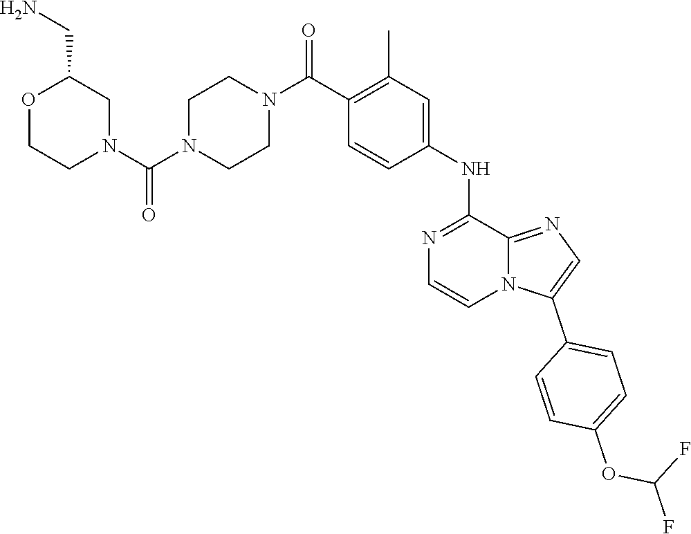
O=C(N1CC(CN)OCC1)N1CCN(C(C2=C(C)C=C(NC3=NC=CN4C(C5=CC=C(OC(F)F)C=C5)=CN=C43)C=C2)=O)CC1
